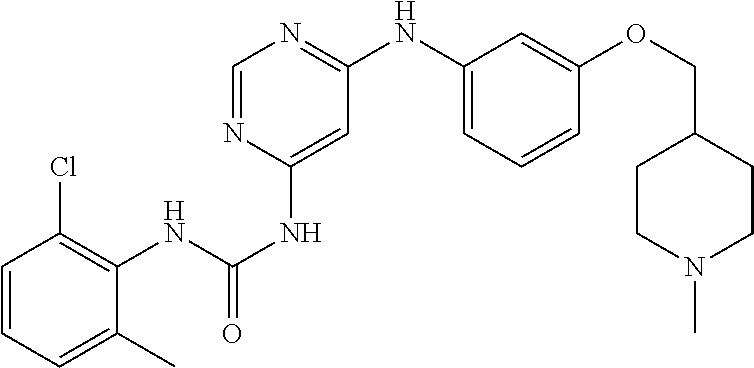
C1=CC=C(C)C(NC(=O)NC2=CC(NC3=CC=CC(OCC4CCN(C)CC4)=C3)=NC=N2)=C1Cl
